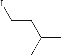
C(CC(C)C)I
